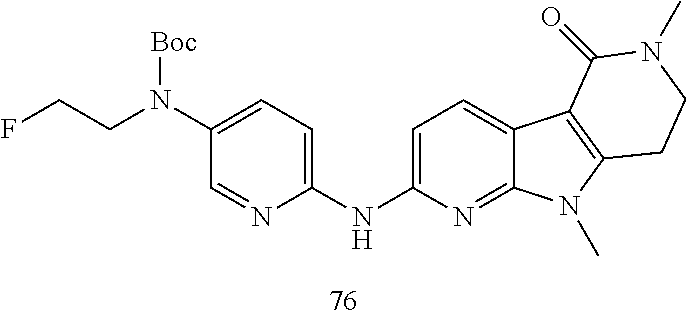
C1=NC(NC2=CC=C3C(=N2)N(C)C2=C3C(=O)N(C)CC2)=CC=C1N(CCF)[Boc]
